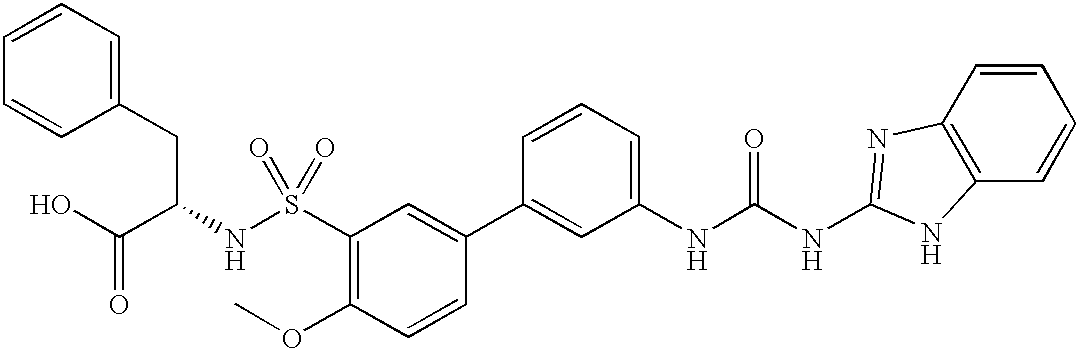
C1=CC=C(CC(NS(C2=C(OC)C=CC(C3=CC(NC(NC4=NC5=C(C=CC=C5)N4)=O)=CC=C3)=C2)(=O)=O)C(O)=O)C=C1
